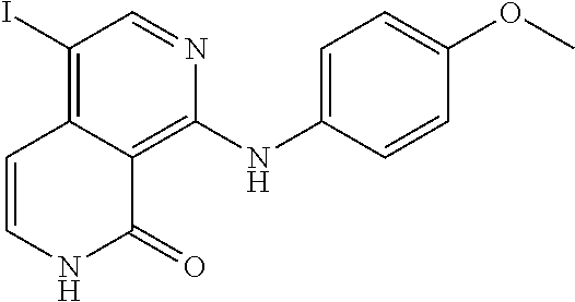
C1=NC(NC2=CC=C(OC)C=C2)=C2C(=C1I)C=CNC2=O
